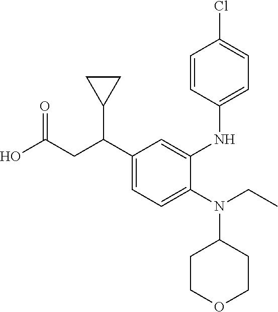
C1(C(CC(O)=O)C2CC2)=CC=C(N(CC)C2CCOCC2)C(NC2=CC=C(Cl)C=C2)=C1
